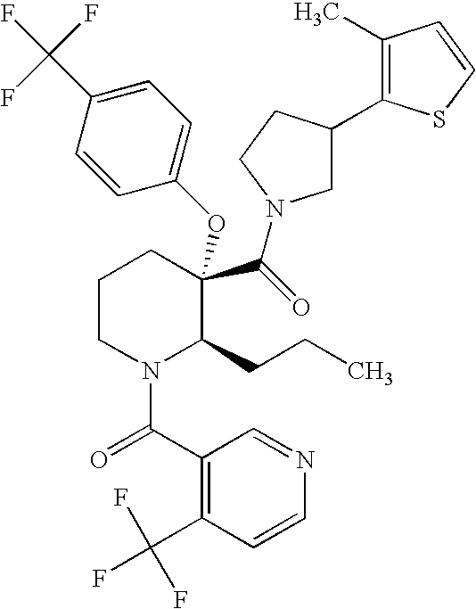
C1CN(C(C2=C(C(F)(F)F)C=CN=C2)=O)C(CCC)C(C(=O)N2CC(C3=C(C)C=CS3)CC2)(OC2=CC=C(C(F)(F)F)C=C2)C1
